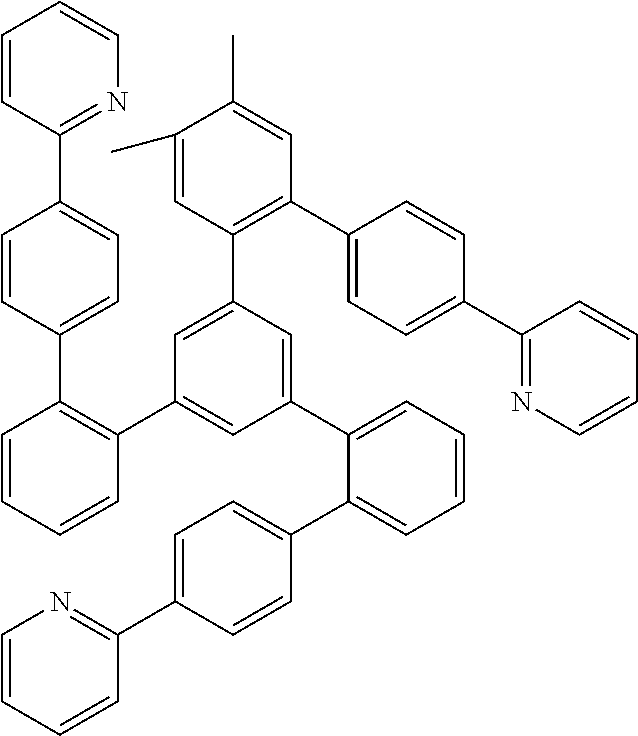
C1=CC(C2=CC=C(C3=C(C4=CC(C5=CC=CC=C5C5=CC=C(C6=NC=CC=C6)C=C5)=CC(C5=C(C6=CC=C(C7=NC=CC=C7)C=C6)C=C(C)C(C)=C5)=C4)C=CC=C3)C=C2)=NC=C1
